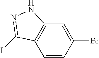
C1=CC(Br)=CC2=C1C(I)=NN2
